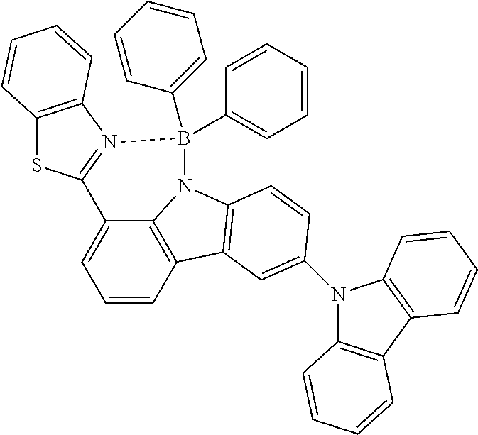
C1=CC2=C3C(=C1)C1=N(B(C4=CC=CC=C4)(C4=CC=CC=C4)N3C3=C2C=C(N2C4=C(C5=C2C=CC=C5)C=CC=C4)C=C3)C2=C(S1)C=CC=C2
